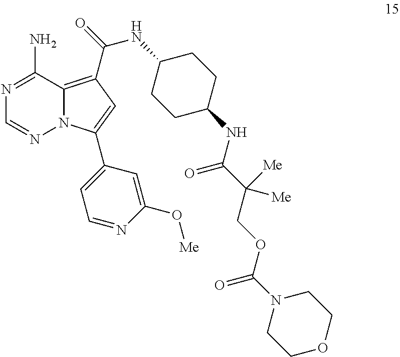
N1=C(N)C2=C(C(=O)NC3CCC(NC(C(COC(N4CCOCC4)=O)([Me])[Me])=O)CC3)C=C(C3=CC=NC(O[Me])=C3)N2N=C1
